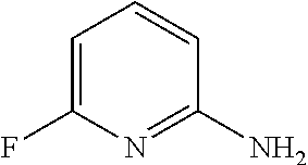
C1=C(F)N=C(N)C=C1
